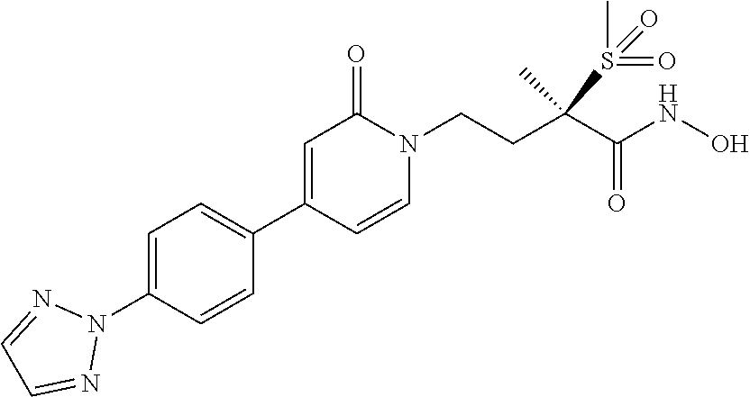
N1(C2=CC=C(C3=CC(=O)N(CCC(C)(C(=O)NO)S(=O)(=O)C)C=C3)C=C2)N=CC=N1
